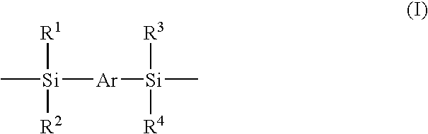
[Si]([Ar][Si](C)([R3])[R4])(C)([R1])[R2]
